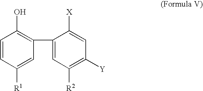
C1=CC([R1])=CC(C2=CC([R2])=C([Y])C=C2[X])=C1O
